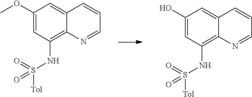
COC1=CC(NS([Tol])(=O)=O)=C2C(=C1)C=CC=N2.OC1=CC(NS([Tol])(=O)=O)=C2C(=C1)C=CC=N2
